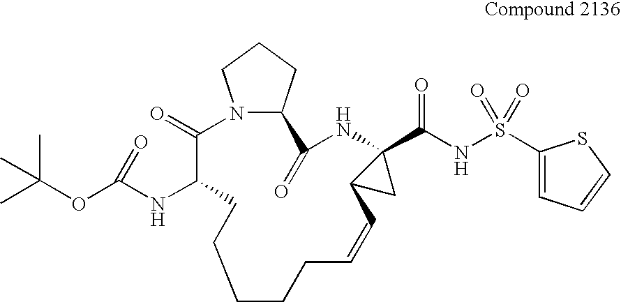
C1(=O)C(NC(OC(C)(C)C)=O)CCCCCC=CC2C(C(NS(C3=CC=CS3)(=O)=O)=O)(NC(=O)C3N1CCC3)C2
